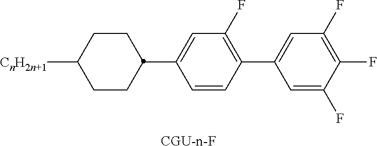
C1CC(C2=CC(F)=C(C3=CC(F)=C(F)C(F)=C3)C=C2)CCC1[CnH2n+1].[CGU-n-F]
